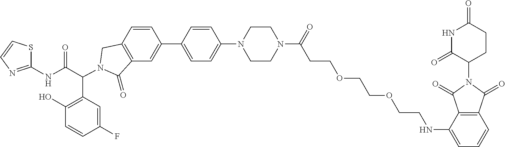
C1(C2=CC3=C(C=C2)CN(C(C2=C(O)C=CC(F)=C2)C(NC2=NC=CS2)=O)C3=O)=CC=C(N2CCN(C(CCOCCOCCNC3=CC=CC4=C3C(=O)N(C3CCC(=O)NC3=O)C4=O)=O)CC2)C=C1
